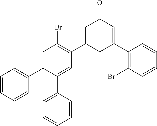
C1=C(C2=CC=CC=C2)C(C2=CC=CC=C2)=CC(C2CC(C3=C(Br)C=CC=C3)=CC(=O)C2)=C1Br
